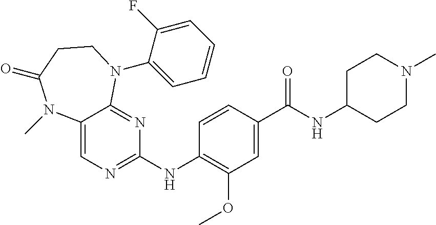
C12=CN=C(NC3=C(OC)C=C(C(NC4CCN(C)CC4)=O)C=C3)N=C1N(C1=CC=CC=C1F)CCC(=O)N2C
